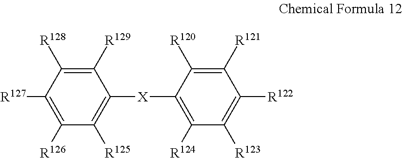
C1([R129])=C([R128])C([R127])=C([R126])C([R125])=C1[X]C1=C([R124])C([R123])=C([R122])C([R121])=C1[R120]
